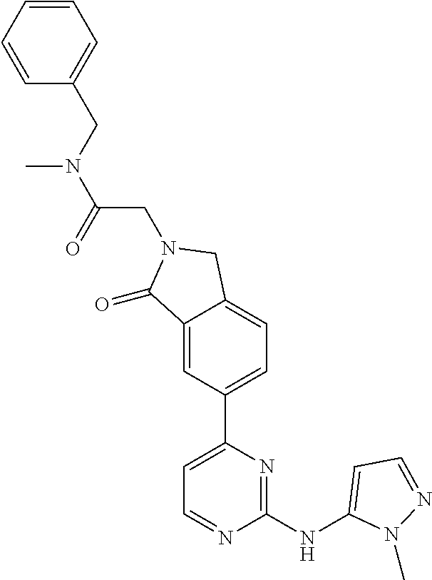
C1=C(C2=CC=C3C(=C2)C(=O)N(CC(N(C)CC2=CC=CC=C2)=O)C3)N=C(NC2=CC=NN2C)N=C1
